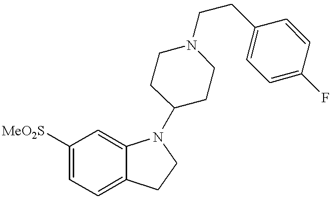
C1([MeO2S])=CC=C2C(=C1)N(C1CCN(CCC3=CC=C(F)C=C3)CC1)CC2
